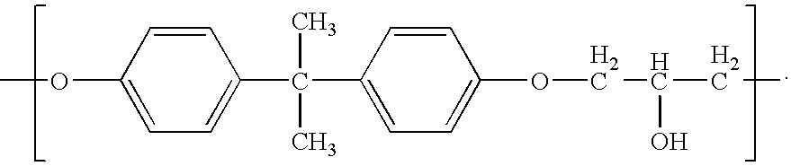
C1=CC(OC)=CC=C1C(C1=CC=C(OCC(O)CC)C=C1)(C)C
